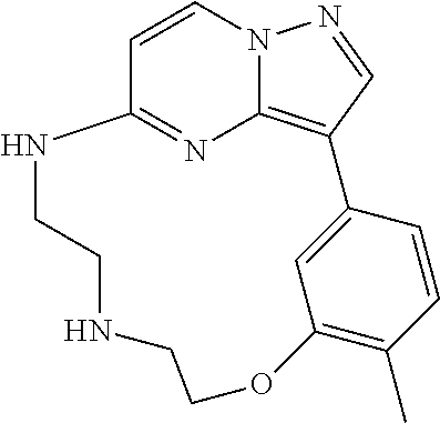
C12=NC3=C(C=NN3C=C1)C1=CC(=C(C)C=C1)OCCNCCN2
